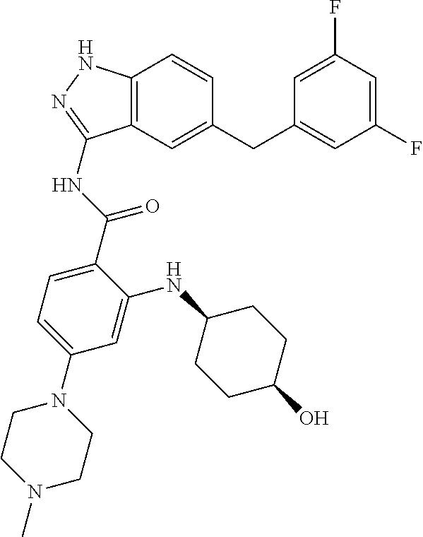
C12=C(C=C(CC3=CC(F)=CC(F)=C3)C=C1)C(NC(=O)C1=CC=C(N3CCN(C)CC3)C=C1NC1CCC(O)CC1)=NN2
